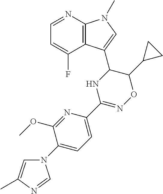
C1=NC2=C(C(F)=C1)C(C1NC(C3=CC=C(N4C=C(C)N=C4)C(OC)=N3)=NOC1C1CC1)=CN2C
